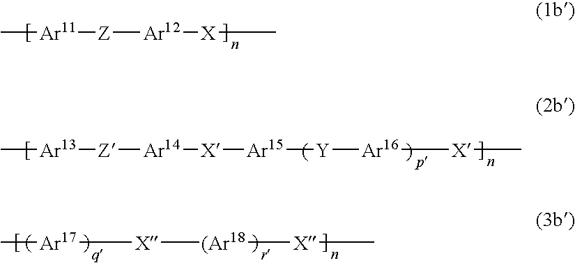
C[Ar11][Z][Ar12][X]C.C[Ar13][Z][Ar14][X][Ar15][Y][Ar16][X]C.C[Ar17][X][(Ar18][X]C
